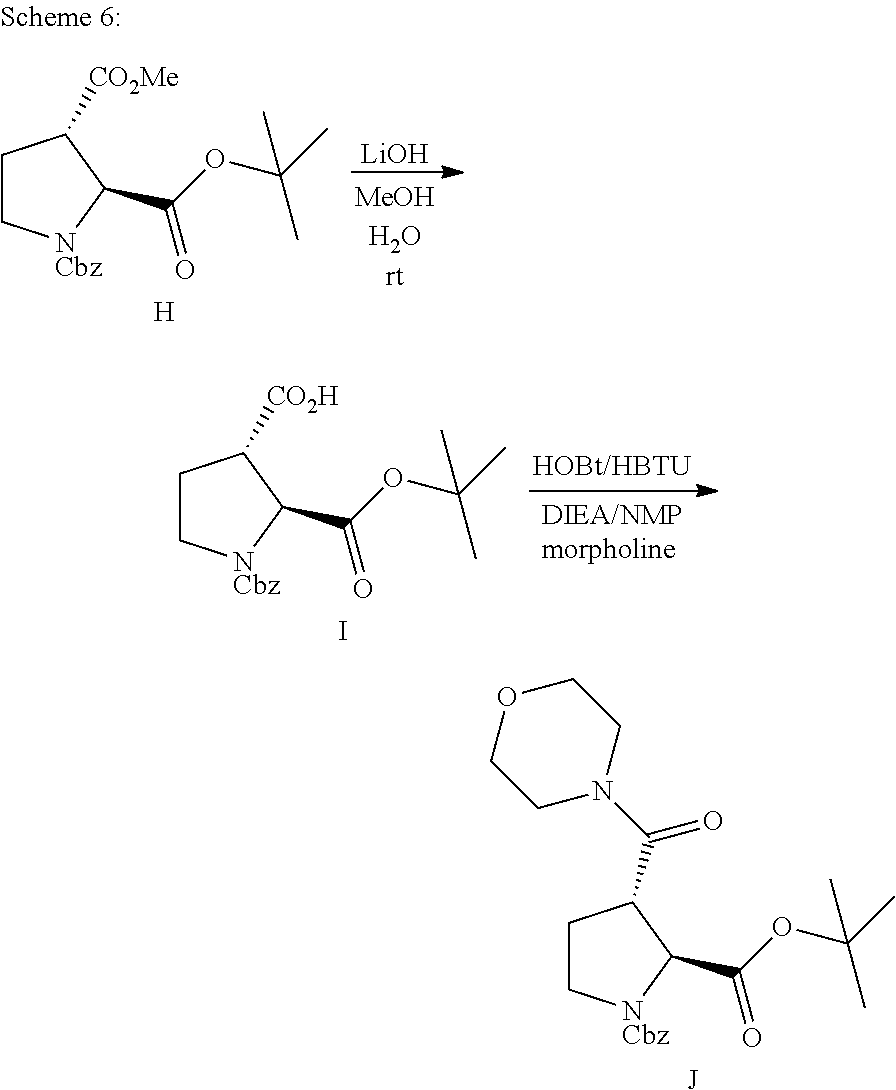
C1C[NCbz]C(C(OC(C)(C)C)=O)C1[CO2Me].[H].[LiOH].C1C[NCbz]C(C(OC(C)(C)C)=O)C1[CO2H].I.C1C[NCbz]C(C(OC(C)(C)C)=O)C1C(N1CCOCC1)=O.[J]
